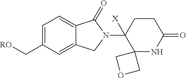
C1=C(C[RO])C=C2C(=C1)C(=O)N(C1([X])C3(NC(=O)CC1)COC3)C2
